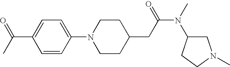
C1=CC(N2CCC(CC(N(C)C3CN(C)CC3)=O)CC2)=CC=C1C(C)=O
